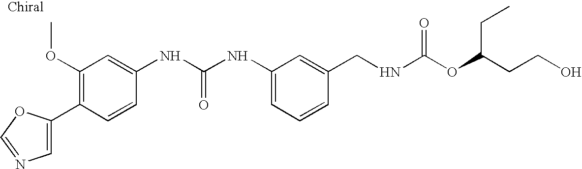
C1(C2=CN=CO2)=C(OC)C=C(NC(NC2=CC=CC(CNC(OC(CCO)CC)=O)=C2)=O)C=C1
